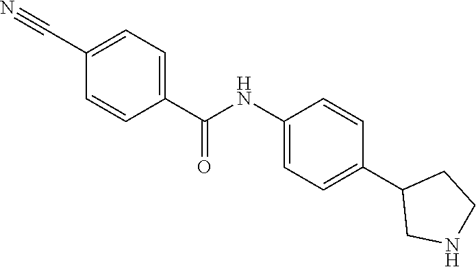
C1(NC(C2=CC=C(C#N)C=C2)=O)=CC=C(C2CNCC2)C=C1
